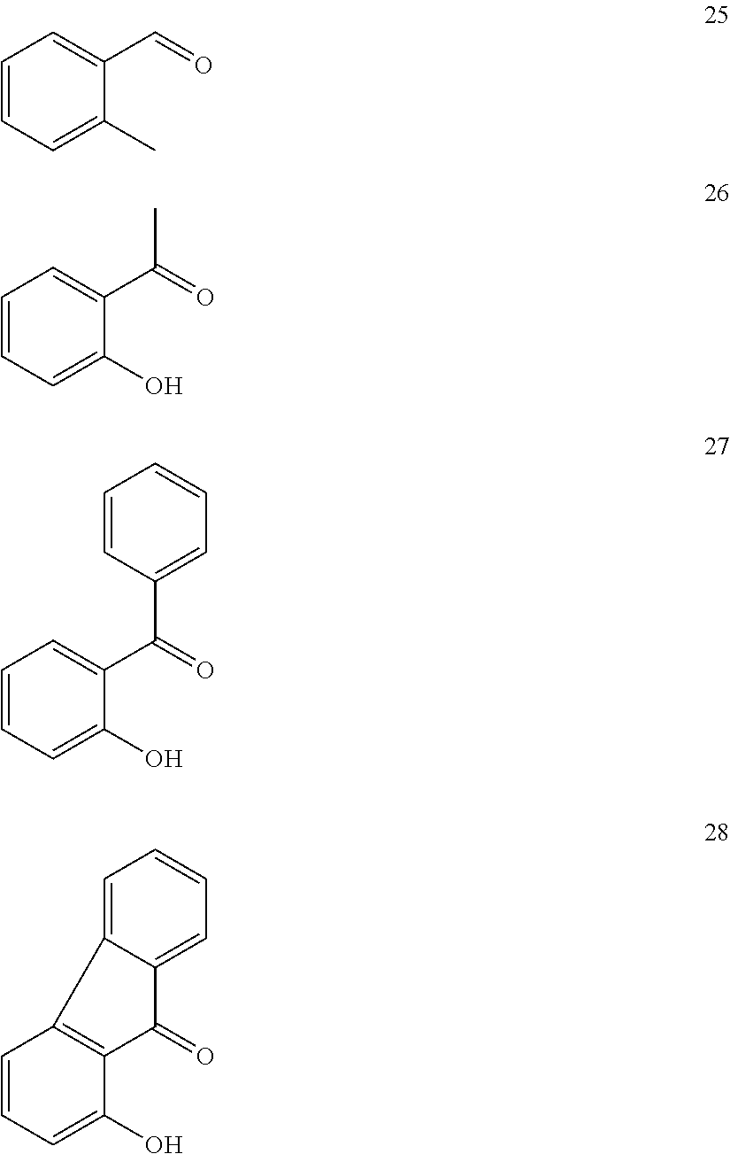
C1=CC=C(C)C(C=O)=C1.C1=CC=C(O)C(C(=O)C)=C1.C1=CC=C(O)C(C(=O)C2=CC=CC=C2)=C1.C1=CC=C(O)C2=C1C1=CC=CC=C1C2=O
